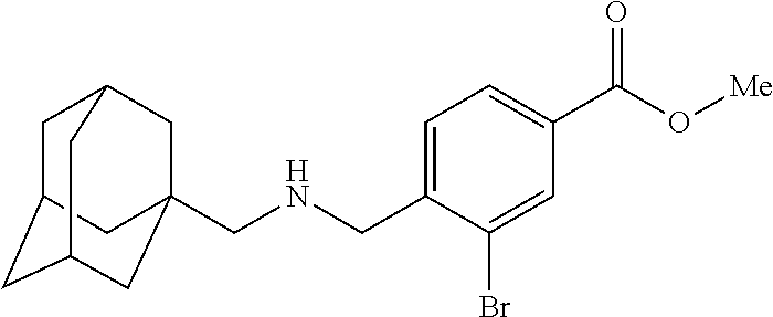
C(NCC1=CC=C(C(O[Me])=O)C=C1Br)C12CC3CC(CC(C1)C3)C2
